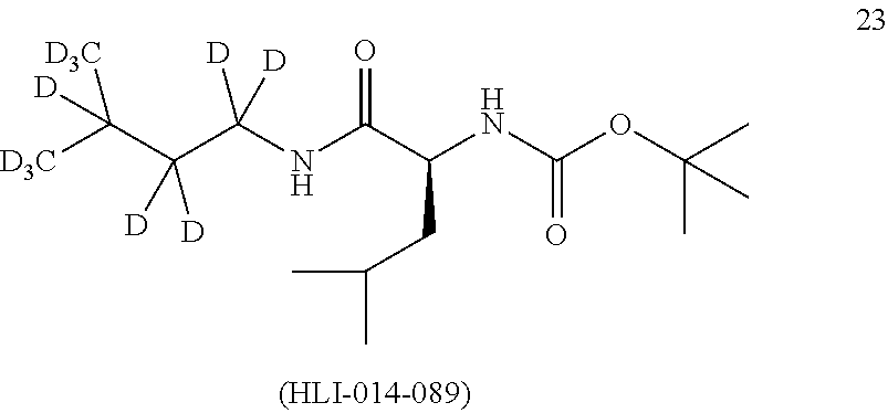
C(C(NC(C(NC(OC(C)(C)C)=O)CC(C)C)=O)([D])[D])(C([D3C])([D3C])[D])([D])[D]
